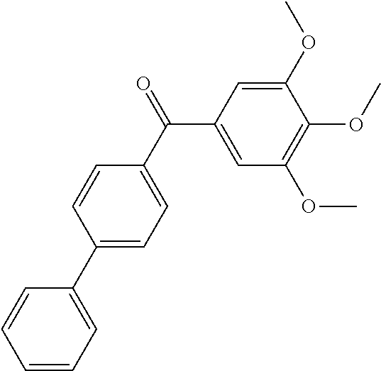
C1=CC=C(C2=CC=C(C(=O)C3=CC(OC)=C(OC)C(OC)=C3)C=C2)C=C1
